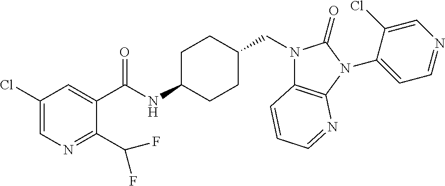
C1(Cl)=CN=C(C(F)F)C(C(NC2CCC(CN3C4=C(N(C5=CC=NC=C5Cl)C3=O)N=CC=C4)CC2)=O)=C1
